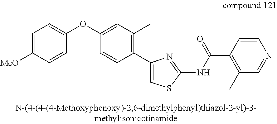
O(C1=CC(C)=C(C2=CSC(NC(C3=C(C)C=NC=C3)=O)=N2)C(C)=C1)C1=CC=C([MeO])C=C1
